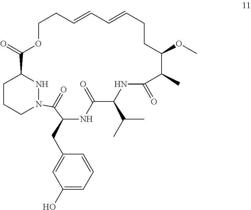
C1COC(=O)C2CCCN(N2)C(=O)C(CC2=CC(O)=CC=C2)NC(=O)C(C(C)C)NC(=O)C(C)C(OC)CCC=CC=C1
